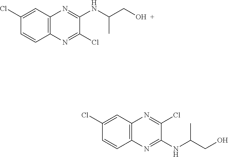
C12=C(C=C(Cl)C=C1)N=C(NC(CO)C)C(Cl)=N2.C12=C(C=C(Cl)C=C1)N=C(Cl)C(NC(CO)C)=N2
